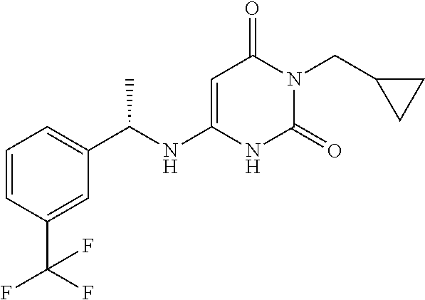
C1=CC(C(F)(F)F)=CC(C(NC2=CC(=O)N(CC3CC3)C(=O)N2)C)=C1
